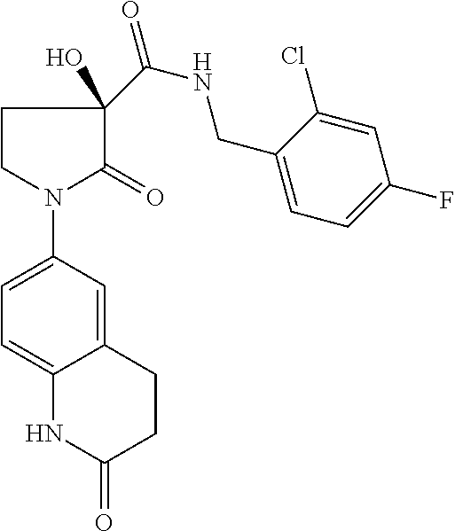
C12=CC(N3CCC(C(NCC4=CC=C(F)C=C4Cl)=O)(O)C3=O)=CC=C1NC(=O)CC2
